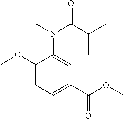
C1(OC)=CC=C(C(=O)OC)C=C1N(C(C(C)C)=O)C
